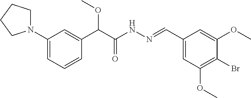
C1=C(N2CCCC2)C=C(C(C(NN=CC2=CC(OC)=C(Br)C(OC)=C2)=O)OC)C=C1
